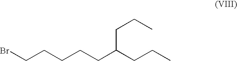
C(CCCCC(CCC)CCC)Br
